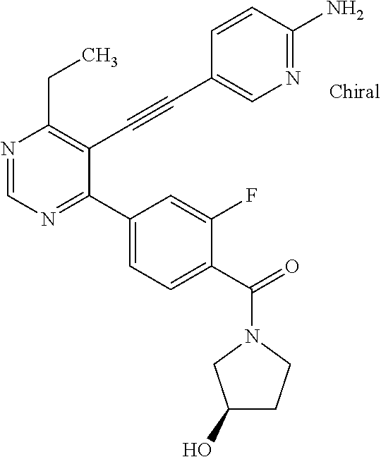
N1=CN=C(C2=CC=C(C(=O)N3CCC(O)C3)C(F)=C2)C(C#CC2=CN=C(N)C=C2)=C1CC
